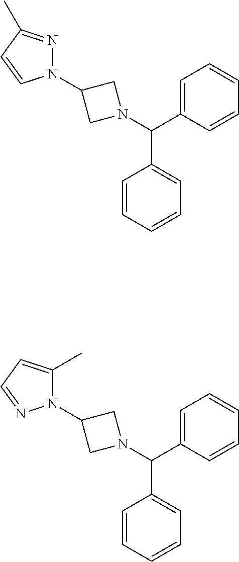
C(C1=CC=CC=C1)(N1CC(N2N=C(C)C=C2)C1)C1=CC=CC=C1.C(C1=CC=CC=C1)(N1CC(N2C(C)=CC=N2)C1)C1=CC=CC=C1
